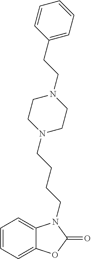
C1=CC=C2C(=C1)N(CCCCN1CCN(CCC3=CC=CC=C3)CC1)C(=O)O2
